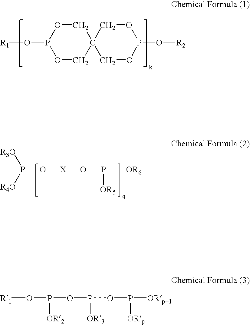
[R1]OP1OCC2(CO1)COP(O[R2])OC2.P(O[X]OP([OR5])[OR6])([R3O])[R4O].[R1]OP([OR2])OP([OR3])OP([ORp])[ORp+1]
